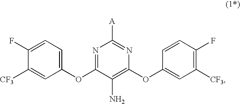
C1([A])=NC(OC2=CC([CF3])=C(F)C=C2)=C(N)C(OC2=CC=C(F)C([CF3])=C2)=N1
